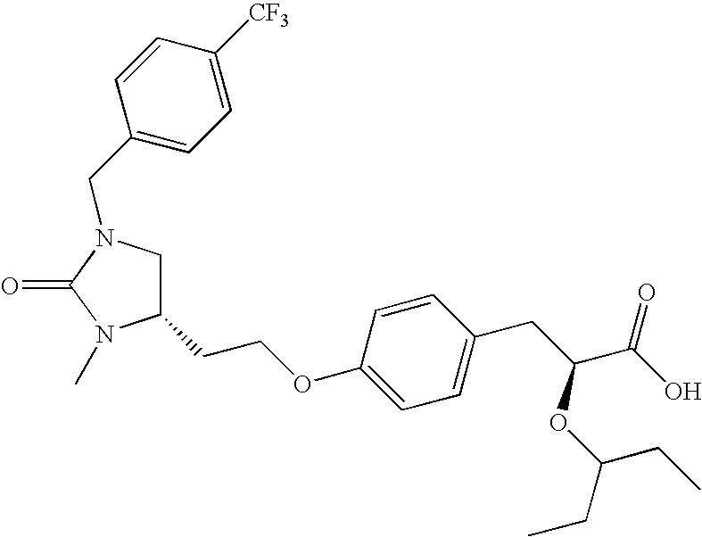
C1(CCOC2=CC=C(CC(C(O)=O)OC(CC)CC)C=C2)CN(CC2=CC=C([CF3])C=C2)C(=O)N1C
